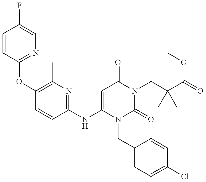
C1=CC(OC2=C(C)N=C(NC3=CC(=O)N(CC(C(=O)OC)(C)C)C(=O)N3CC3=CC=C(Cl)C=C3)C=C2)=NC=C1F
